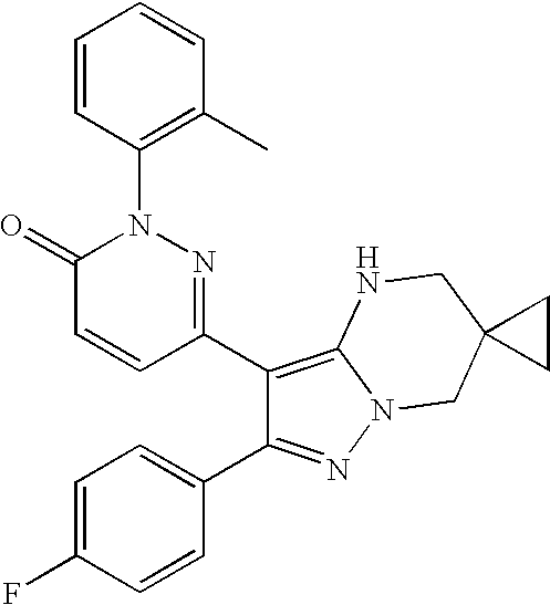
C1(C2=C3N(N=C2C2=CC=C(F)C=C2)CC2(CN3)CC2)=NN(C2=C(C)C=CC=C2)C(=O)C=C1
